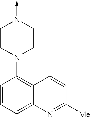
C1=CC=C2C(=C1N1CCN(->C)CC1)C=CC([Me])=N2
